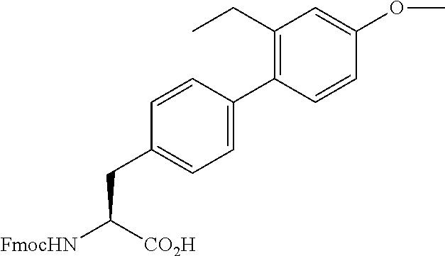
C1=CC(C2=C(CC)C=C(OC)C=C2)=CC=C1CC([FmocHN])[CO2H]
